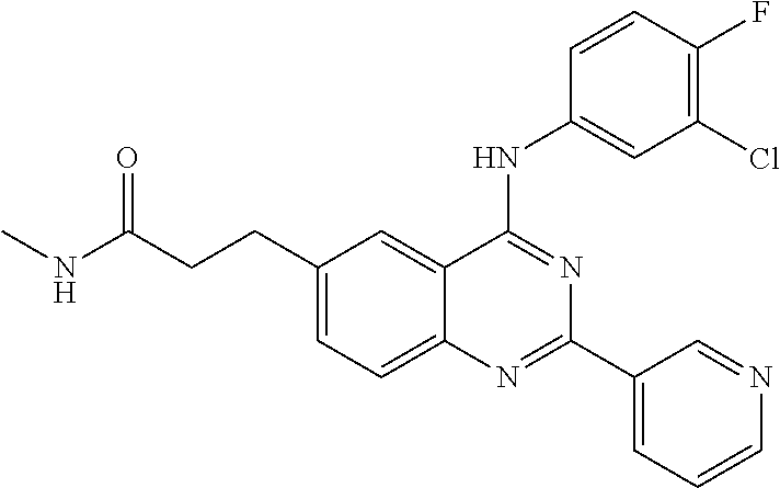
N(C1=NC(C2=CC=CN=C2)=NC2=CC=C(CCC(NC)=O)C=C12)C1=CC(Cl)=C(F)C=C1
